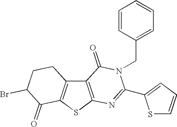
C12=C(SC3=C1CCC(Br)C3=O)N=C(C1=CC=CS1)N(CC1=CC=CC=C1)C2=O
